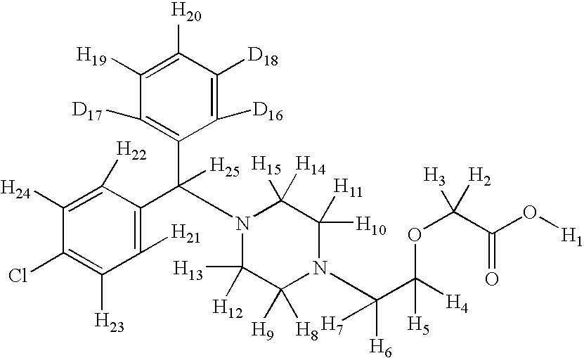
C1([H24])=C([H22])C(C(C2=C([D17])C([H19])=C([H20])C([D18])=C2[D16])([H25])N2C([H13])([H12])C([H9])([H8])N(C(C([H4])(OC([H2])([H3])C(O[H1])=O)[H5])([H6])[H7])C([H10])([H11])C2([H15])[H14])=C([H21])C([H23])=C1Cl
